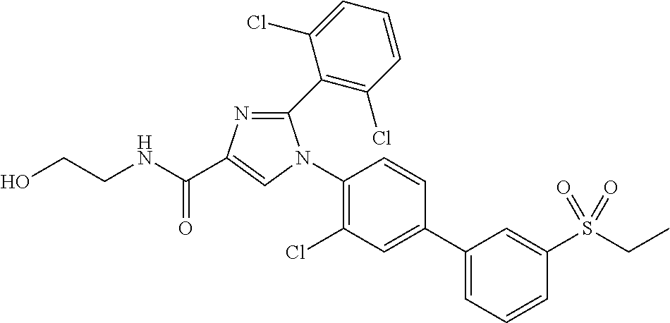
C1(N2C(C3=C(Cl)C=CC=C3Cl)=NC(C(NCCO)=O)=C2)=C(Cl)C=C(C2=CC=CC(S(CC)(=O)=O)=C2)C=C1
